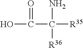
OC(C([R35])(N)[R36])=O
